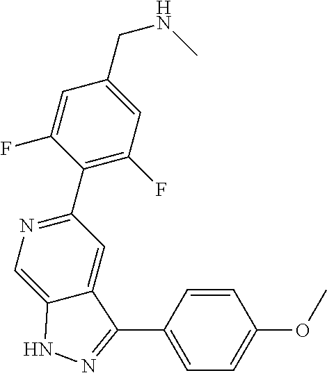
C1(C2=NC=C3C(=C2)C(C2=CC=C(OC)C=C2)=NN3)=C(F)C=C(CNC)C=C1F
